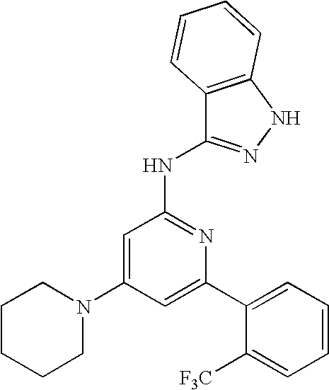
C1=C(C2=CC=CC=C2[F3C])N=C(NC2=NNC3=C2C=CC=C3)C=C1N1CCCCC1
